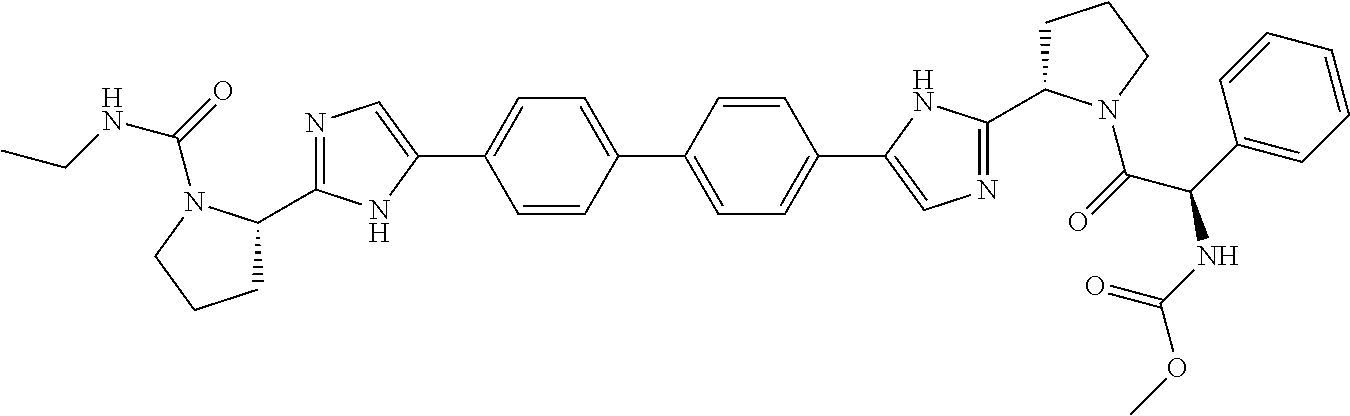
C1=C(C2=CN=C(C3CCCN3C(NCC)=O)N2)C=CC(C2=CC=C(C3=CN=C(C4CCCN4C(=O)C(C4=CC=CC=C4)NC(OC)=O)N3)C=C2)=C1
